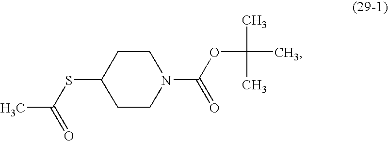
C1CN(C(OC(C)(C)C)=O)CCC1SC(C)=O
